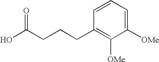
C1(CCCC(O)=O)=C([OMe])C([OMe])=CC=C1
